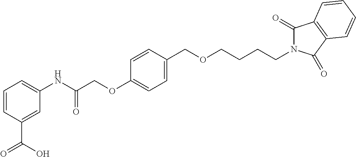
C1=CC(C(=O)O)=CC(NC(COC2=CC=C(COCCCCN3C(=O)C4=C(C3=O)C=CC=C4)C=C2)=O)=C1
